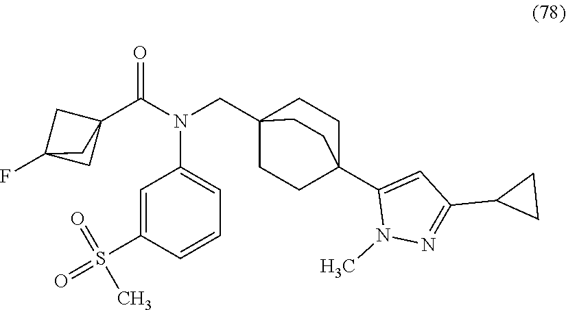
S(=O)(C)(C1=CC(N(CC23CCC(C4=CC(C5CC5)=NN4C)(CC2)CC3)C(C23CC(F)(C2)C3)=O)=CC=C1)=O
